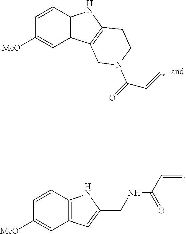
C1=CC2=C(C=C1[MeO])C1=C(N2)CCN(C(=O)C=C)C1.C(NC(C=C)=O)C1=CC2=C(C=CC([MeO])=C2)N1
